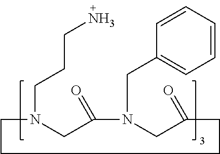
C1N(CCCN)CC(=O)N(CC2=CC=CC=C2)CC(=O)CCC1
